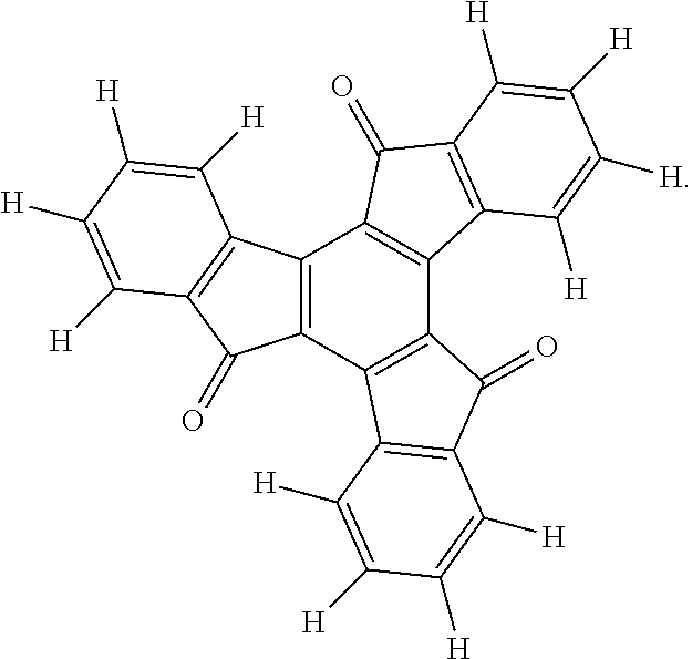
C12=C(C3=C(C4=C1C(=O)C1=C4C([H])=C([H])C([H])=C1[H])C(=O)C1=C3C([H])=C([H])C([H])=C1[H])C(=O)C1=C2C([H])=C([H])C([H])=C1[H]
